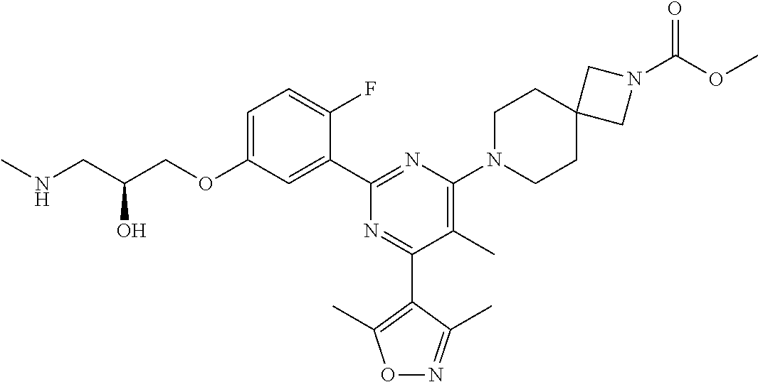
C1=C(OCC(CNC)O)C=C(C2=NC(N3CCC4(CC3)CN(C(OC)=O)C4)=C(C)C(C3=C(C)ON=C3C)=N2)C(F)=C1
